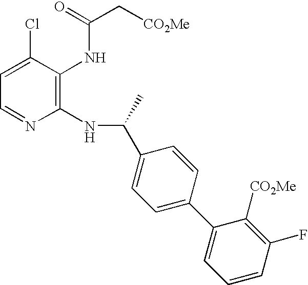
C1(NC(C2=CC=C(C3=CC=CC(F)=C3[CO2Me])C=C2)C)=C(NC(C[CO2Me])=O)C(Cl)=CC=N1
